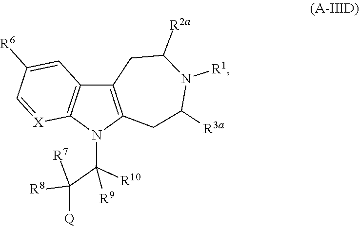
C12=C(N(C(C([Q])([R8])[R7])([R10])[R9])C3=C1C=C([R6])C=[X]3)CC([R3a])N([R1])C([R2a])C2
